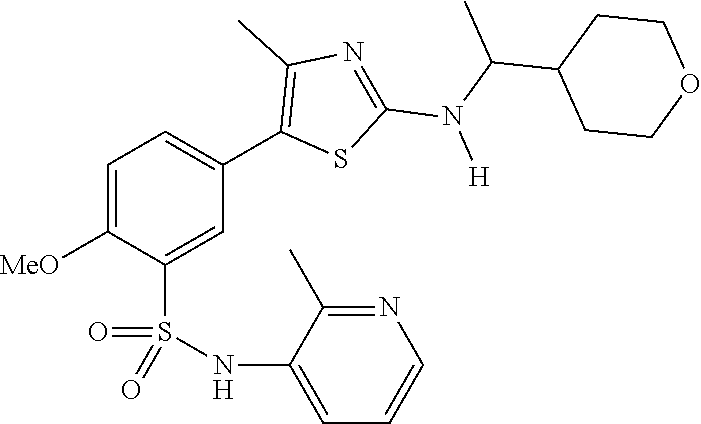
C1=C([MeO])C(S(NC2=CC=CN=C2C)(=O)=O)=CC(C2=C(C)N=C(N(C(C)C3CCOCC3)[H])S2)=C1
